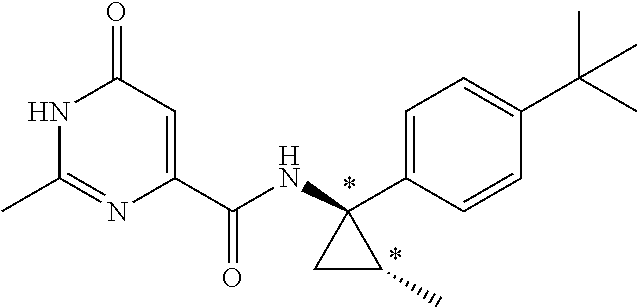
C1(C(NC2(C3=CC=C(C(C)(C)C)C=C3)CC2C)=O)=CC(=O)NC(C)=N1
